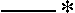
C*
